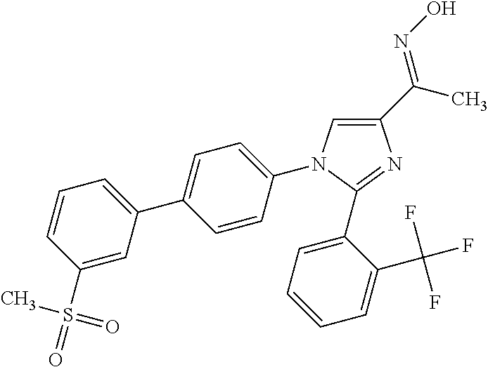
C1(C(C)=NO)=CN(C2=CC=C(C3=CC=CC(S(C)(=O)=O)=C3)C=C2)C(C2=CC=CC=C2C(F)(F)F)=N1
